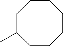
C1C(C)CCCCCC1
